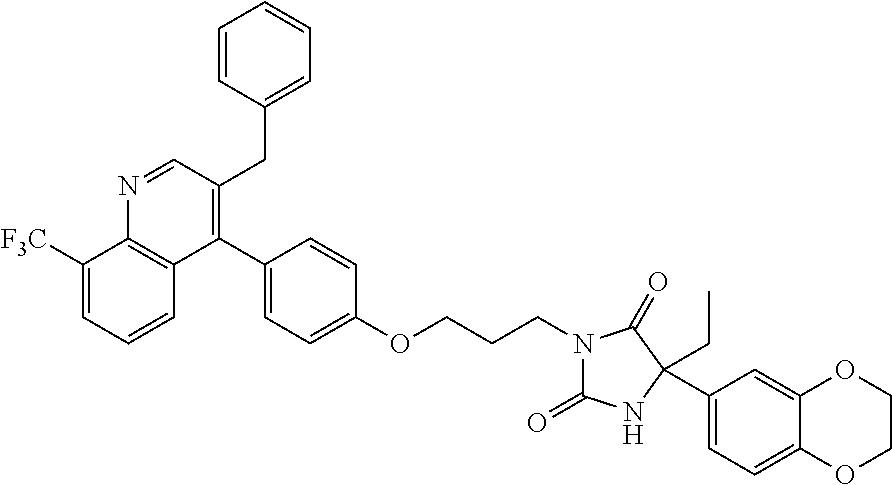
C1(C2=CC=C(OCCCN3C(=O)NC(C4=CC=C5C(=C4)OCCO5)(CC)C3=O)C=C2)=C(CC2=CC=CC=C2)C=NC2=C1C=CC=C2[F3C]
